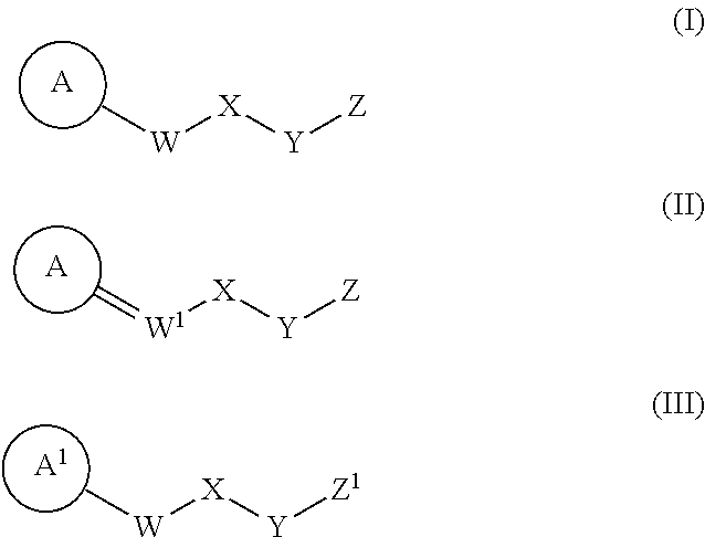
[A].C[W][X][Y][Z].[A].C=[W1][X][Y][Z].[A1].C[W][X][Y][Z1]
